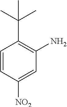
C1=CC([NO2])=CC(N)=C1C(C)(C)C
